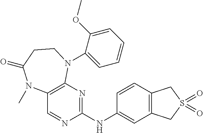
C1(NC2=NC3=C(C=N2)N(C)C(=O)CCN3C2=CC=CC=C2OC)=CC2=C(C=C1)CS(=O)(=O)C2
